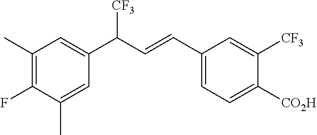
C1(C)=C(F)C(C)=CC(C(C=CC2=CC=C([CO2H])C([CF3])=C2)[CF3])=C1
